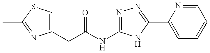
C1(CC(NC2=NN=C(C3=CC=CC=N3)N2)=O)=CSC(C)=N1
